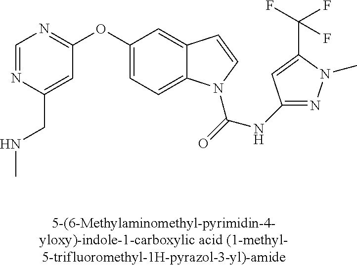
C1=NC(CNC)=CC(OC2=CC=C3C(=C2)C=CN3C(=O)NC2=NN(C)C(C(F)(F)F)=C2)=N1
